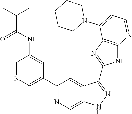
C1=NC=C(C2=NC=C3C(=C2)C(C2=NC4=C(N2)N=CC=C4N2CCCCC2)=NN3)C=C1NC(=O)C(C)C
